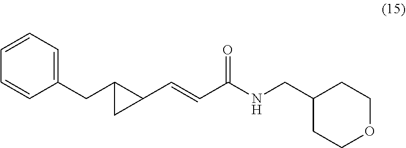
C1(CNC(C=CC2C(CC3=CC=CC=C3)C2)=O)CCOCC1
